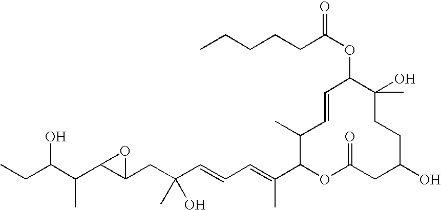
CCC(C(C1C(CC(C=CC=C(C2OC(=O)CC(O)CCC(O)(C)C(OC(CCCCC)=O)C=CC2C)C)(O)C)O1)C)O
